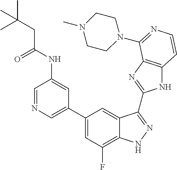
C1=C(C2=CC(F)=C3C(=C2)C(C2=NC4=C(N2)C=CN=C4N2CCN(C)CC2)=NN3)C=C(NC(CC(C)(C)C)=O)C=N1
